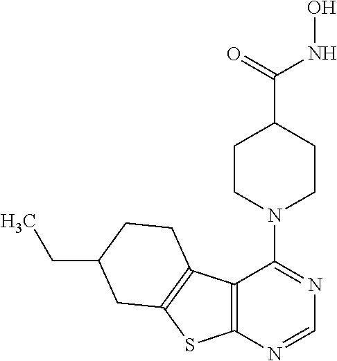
C12=C(N=CN=C1N1CCC(C(NO)=O)CC1)SC1=C2CCC(CC)C1
